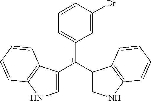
C1([C+](C2=CNC3=C2C=CC=C3)C2=CNC3=C2C=CC=C3)=CC=CC(Br)=C1
